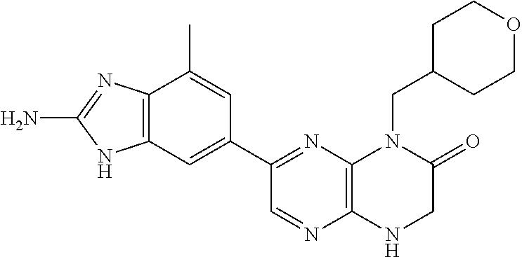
C12=C(C=C(C3=NC4=C(N=C3)NCC(=O)N4CC3CCOCC3)C=C1C)NC(N)=N2
